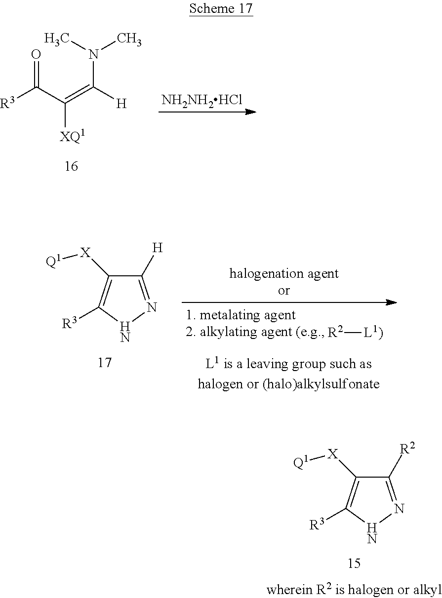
C1([R2])=NNC([R3])=C1[X][Q1].O=C(C(=C(N(C)C)[H])[XQ1])[R3].[NH2NH2HCl].C1([H])=NNC([R3])=C1[X][Q1].[R2][L1)]
